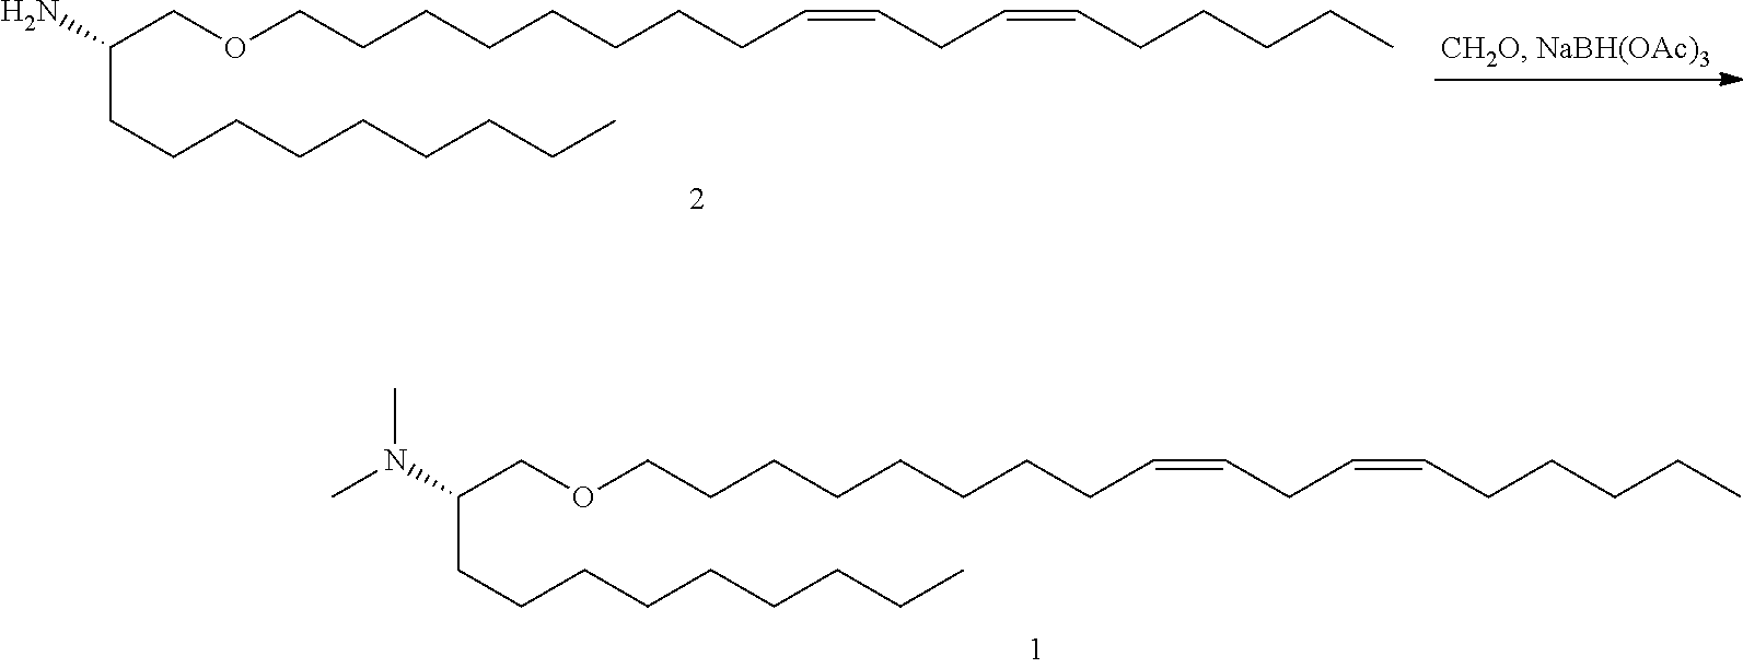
C(COCCCCCCCCC=CCC=CCCCCC)(N(C)C)CCCCCCCCC.C(COCCCCCCCCC=CCC=CCCCCC)(N)CCCCCCCCC
